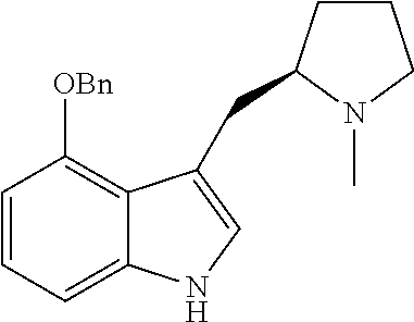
C1=CC=C2C(=C1[OBn])C(CC1CCCN1C)=CN2
